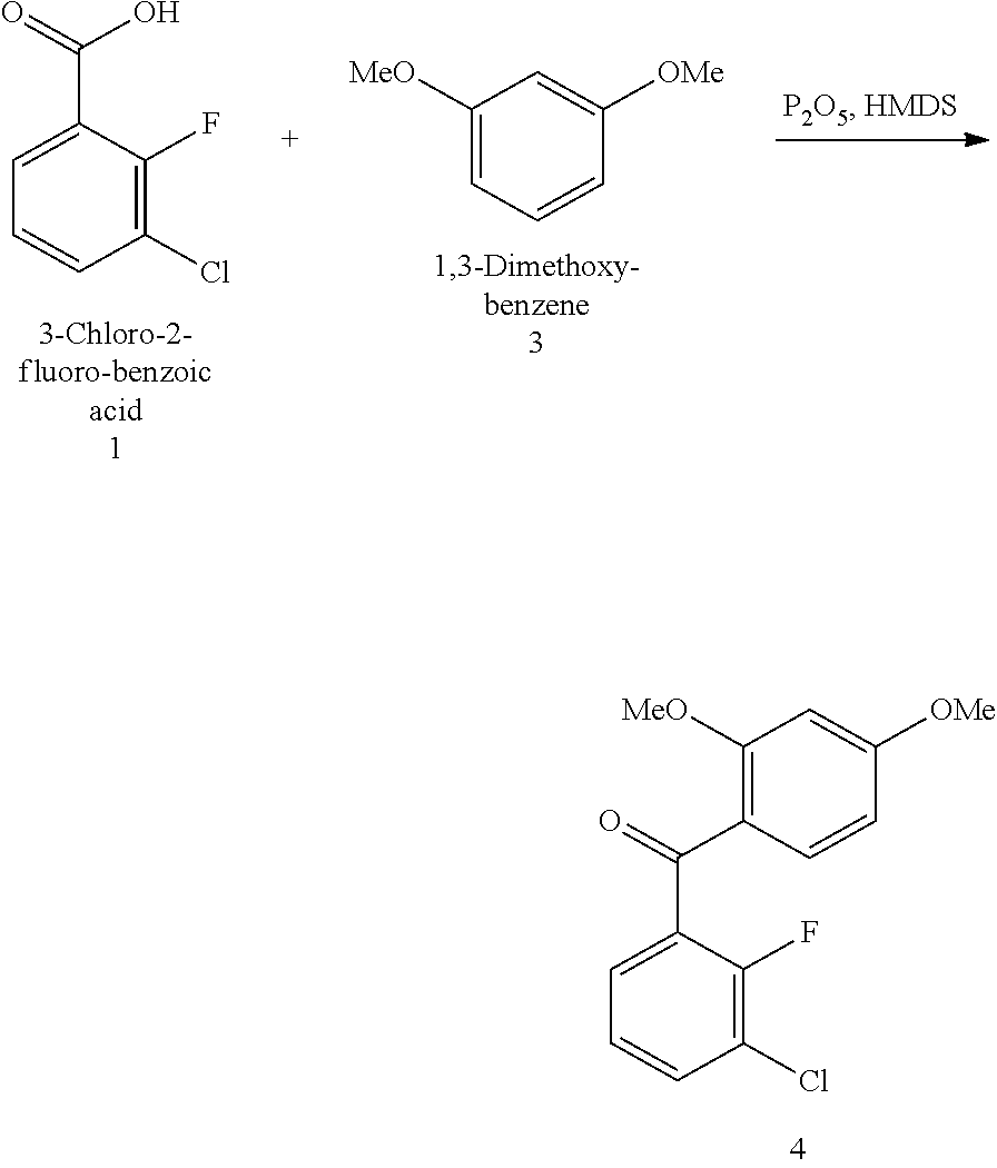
C1([MeO])=C(C(C2=CC=CC(Cl)=C2F)=O)C=CC([OMe])=C1.C1(Cl)=C(F)C(C(=O)O)=CC=C1.C1([MeO])=CC=CC([OMe])=C1
